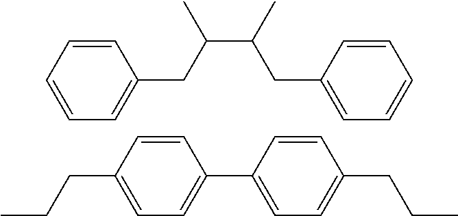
C(C(C)CC1=CC=CC=C1)(CC1=CC=CC=C1)C.C1(C2=CC=C(CCC)C=C2)=CC=C(CCC)C=C1
